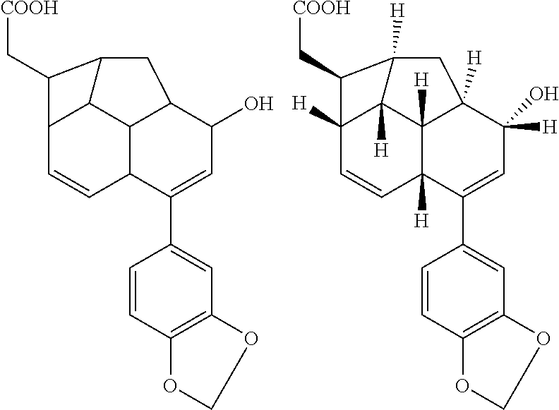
C12C=CC3C4C1C(CC4C(O)C=C3C1=CC3=C(C=C1)OCO3)C2C[COOH].C12([H])C=CC3([H])C4([H])C1([H])C([H])(CC4([H])C(O)([H])C=C3C1=CC3=C(C=C1)OCO3)C2C[COOH]
